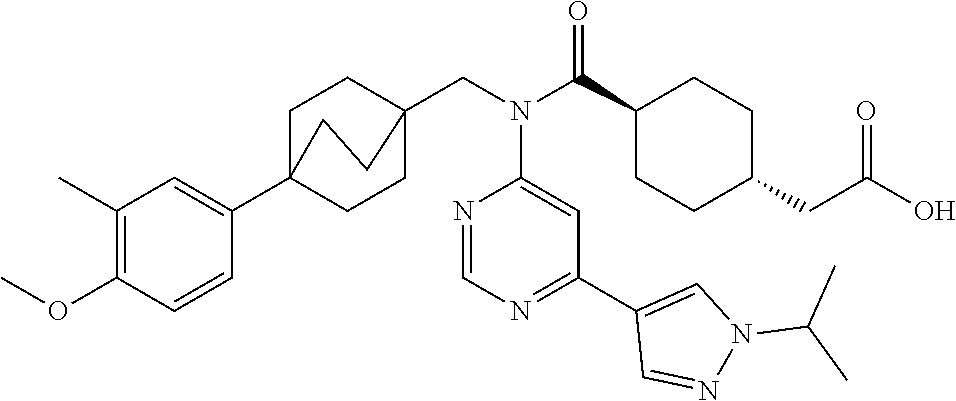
C1(C)=C(OC)C=CC(C23CCC(CN(C(C4CCC(CC(O)=O)CC4)=O)C4=CC(C5=CN(C(C)C)N=C5)=NC=N4)(CC2)CC3)=C1
